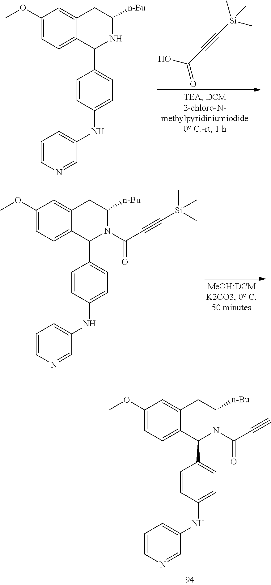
C(C#C[Si](C)(C)C)(O)=O.C1(OC)=CC=C2C(=C1)CC([n-Bu])NC2C1=CC=C(NC2=CC=CN=C2)C=C1.C1(OC)=CC=C2C(=C1)CC([n-Bu])N(C(C#C[Si](C)(C)C)=O)C2C1=CC=C(NC2=CC=CN=C2)C=C1.C1(OC)=CC=C2C(=C1)CC([n-Bu])N(C(C#C)=O)C2C1=CC=C(NC2=CC=CN=C2)C=C1
